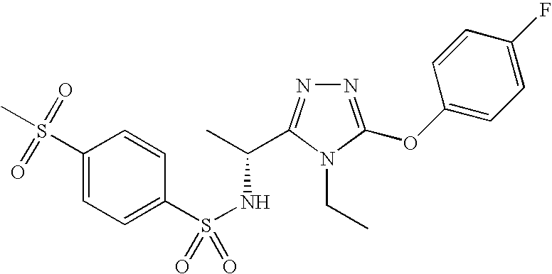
S(NC(C)C1=NN=C(OC2=CC=C(F)C=C2)N1CC)(=O)(C1=CC=C(S(C)(=O)=O)C=C1)=O
